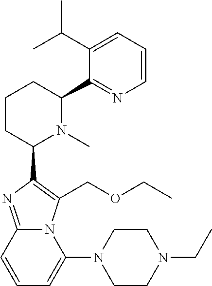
C1CC(C2=C(COCC)N3C(=N2)C=CC=C3N2CCN(CC)CC2)N(C)C(C2=NC=CC=C2C(C)C)C1
